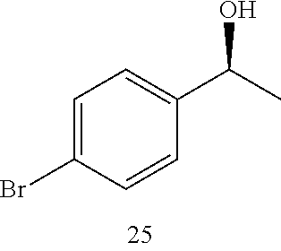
C1=C(Br)C=CC(C(C)O)=C1
